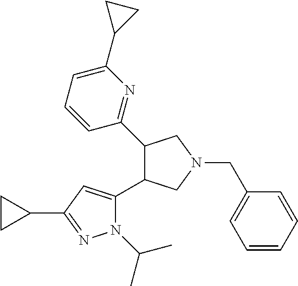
C1(C2=NC(C3CC3)=CC=C2)C(C2=CC(C3CC3)=NN2C(C)C)CN(CC2=CC=CC=C2)C1
